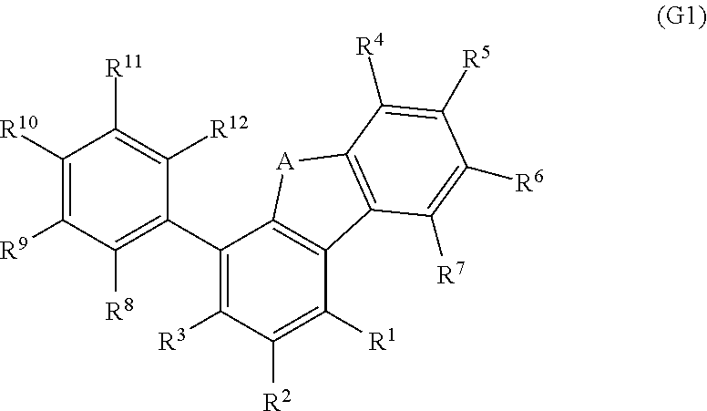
C1(C2=C([R8])C([R9])=C([R10])C([R11])=C2[R12])=C([R3])C([R2])=C([R1])C2=C1[A]C1=C2C([R7])=C([R6])C([R5])=C1[R4]
